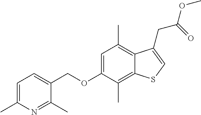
C(OC1=CC(C)=C2C(=C1C)SC=C2CC(OC)=O)C1=CC=C(C)N=C1C
